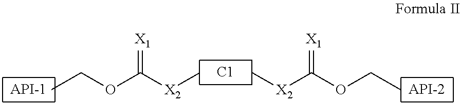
[C1].C[X2]C(OCC)=[X1].C[X2]C(OCC)=[X1]
